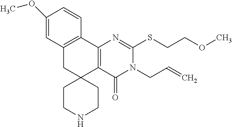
C1(OC)=CC2=C(C=C1)C1=C(C3(C2)CC[NH]CC3)C(=O)N(CC=C)C(SCCOC)=N1
